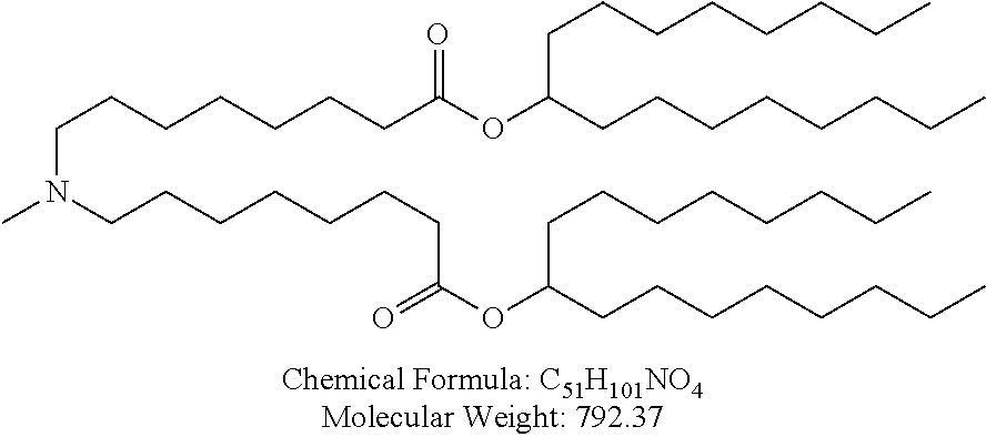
CN(CCCCCCCC(OC(CCCCCCCC)CCCCCCCC)=O)CCCCCCCC(OC(CCCCCCCC)CCCCCCCC)=O
